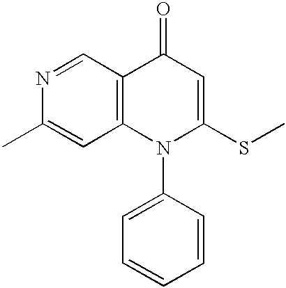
N1=CC2=C(C=C1C)N(C1=CC=CC=C1)C(SC)=CC2=O
